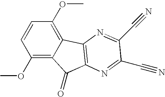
C1(OC)=C2C(=C(OC)C=C1)C1=C(C2=O)N=C(C#N)C(C#N)=N1
